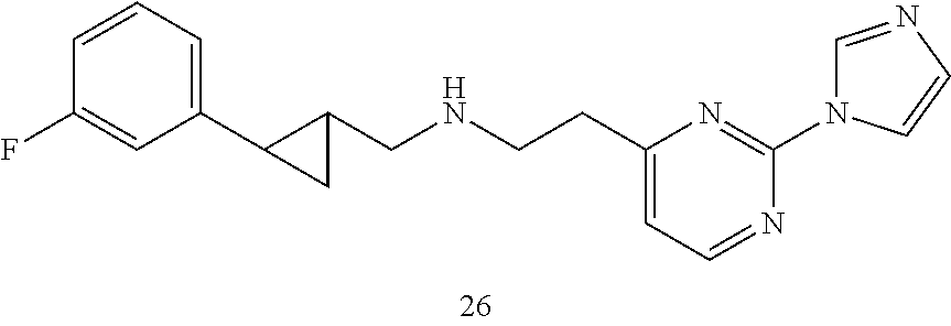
C1(C2C(CNCCC3=CC=NC(N4C=NC=C4)=N3)C2)=CC=CC(F)=C1
